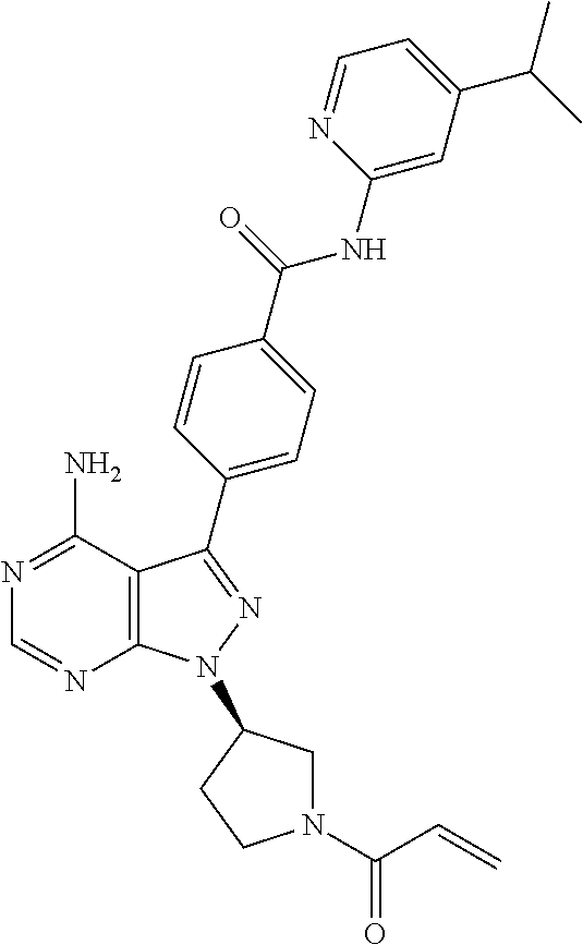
C1=NC2=C(C(N)=N1)C(C1=CC=C(C(=O)NC3=CC(C(C)C)=CC=N3)C=C1)=NN2C1CN(C(C=C)=O)CC1
